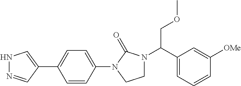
C1=C(C2=CNN=C2)C=CC(N2CCN(C(C3=CC=CC([OMe])=C3)COC)C2=O)=C1
